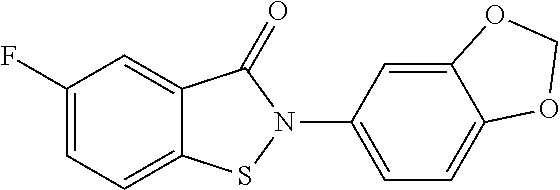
C1(F)=CC=C2C(=C1)C(=O)N(C1=CC=C3C(=C1)OCO3)S2
